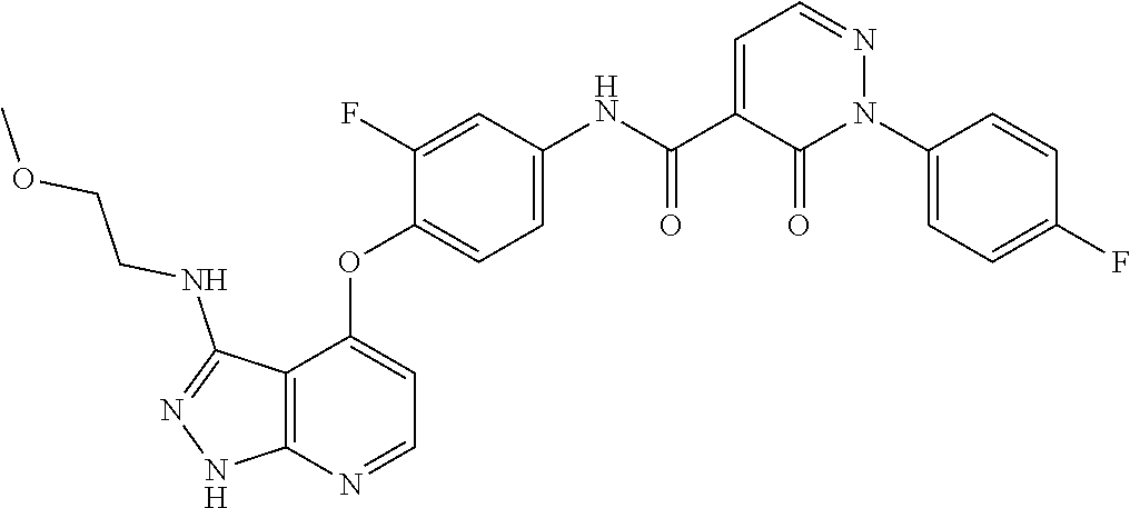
C12=C(N=CC=C1OC1=CC=C(NC(C3=CC=NN(C4=CC=C(F)C=C4)C3=O)=O)C=C1F)NN=C2NCCOC
